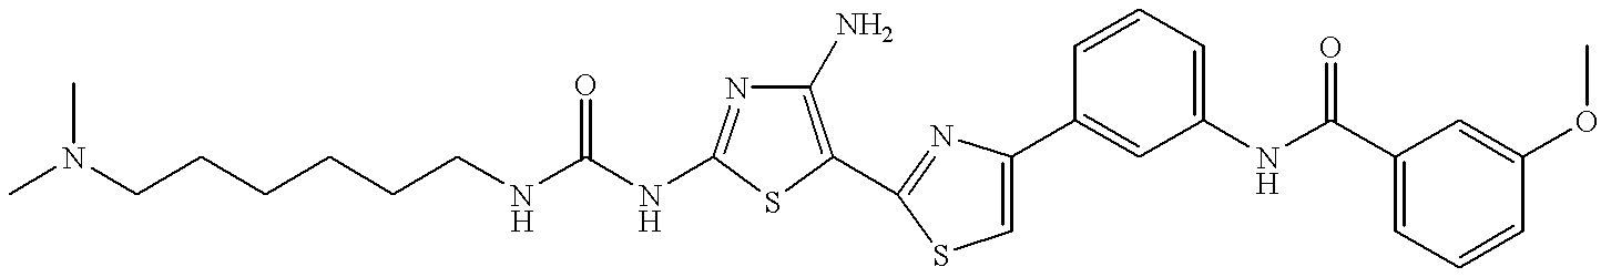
C(NC1=NC(N)=C(C2=NC(C3=CC(NC(C4=CC=CC(OC)=C4)=O)=CC=C3)=CS2)S1)(NCCCCCCN(C)C)=O
